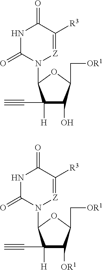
N1C(=O)N(C2C([H])(C#C)C(O)C(C[OR1])O2)[Z]=C([R3])C1=O.N1C(=O)N(C2C([H])(C#C)C([OR1])C(C[OR1])O2)[Z]=C([R3])C1=O
